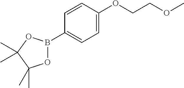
O1B(C2=CC=C(OCCOC)C=C2)OC(C)(C)C1(C)C
